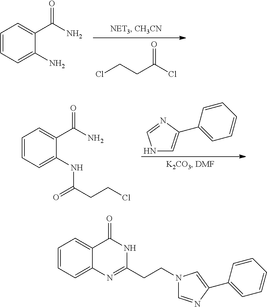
ClCCC(Cl)=O.C1=CC=C(N)C(C(N)=O)=C1.N1C=C(C2=CC=CC=C2)N=C1.C1=CC=C(NC(=O)CCCl)C(C(N)=O)=C1.C1=CC=C2C(=C1)C(=O)NC(CCN1C=NC(C3=CC=CC=C3)=C1)=N2
